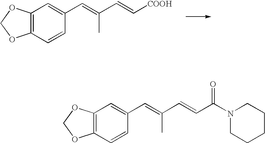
C12=C(OCO1)C=C(C=C(C=C[COOH])C)C=C2.C12=C(OCO1)C=C(C=C(C=CC(N1CCCCC1)=O)C)C=C2
